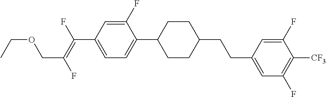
C(C1=CC=C(C2CCC(CCC3=CC(F)=C([CF3])C(F)=C3)CC2)C(F)=C1)(=C(F)COCC)F
